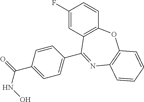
C1(F)=CC2=C(C=C1)OC1=C(N=C2C2=CC=C(C(=O)NO)C=C2)C=CC=C1
